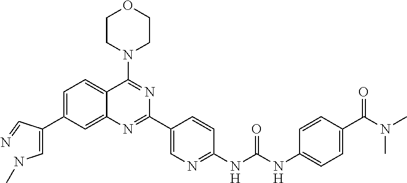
C1=C(C(=CNC)C=N)C=C2C(=C1)C(N1CCOCC1)=NC(C1=CN=C(NC(NC3=CC=C(C(N(C)C)=O)C=C3)=O)C=C1)=N2
